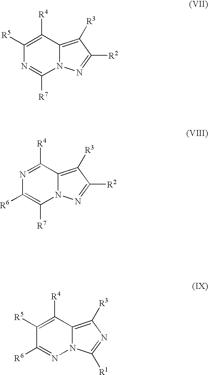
C1([R5])=C([R4])C2=C([R3])C([R2])=NN2C([R7])=N1.N1=C([R4])C2=C([R3])C([R2])=NN2C([R7])=C1[R6].C1([R5])=C([R4])C2=C([R3])N=C([R1])N2N=C1[R6]
